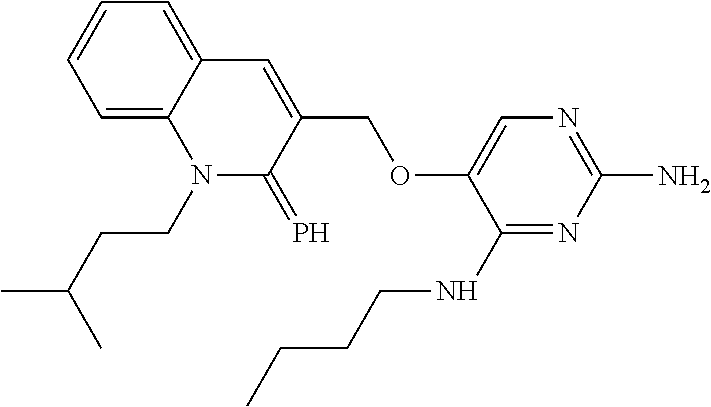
C1(NCCCC)=NC(N)=NC=C1OCC1=CC2=CC=CC=C2N(CCC(C)C)C1=P
